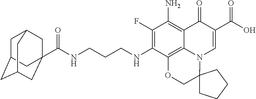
C1(F)=C(NCCCNC(=O)C23CC4CC(CC(C2)C4)C3)C2=C3C(=C1N)C(=O)C(C(O)=O)=CN3C1(CO2)CCCC1
